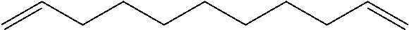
C=CCCCCCCCC=C
